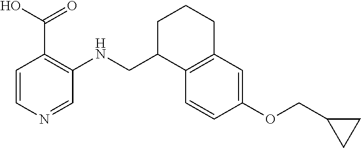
C1=CN=CC(NCC2C3=C(CCC2)C=C(OCC2CC2)C=C3)=C1C(=O)O
